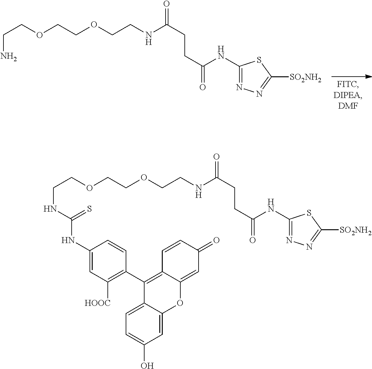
C(N)COCCOCCNC(CCC(NC1=NN=C([SO2NH2])S1)=O)=O.C(COCCOCCNC(CCC(NC1=NN=C([SO2NH2])S1)=O)=O)NC(NC1=CC([HOOC])=C(C2=C3C(=CC(=O)C=C3)OC3=CC(O)=CC=C23)C=C1)=S
